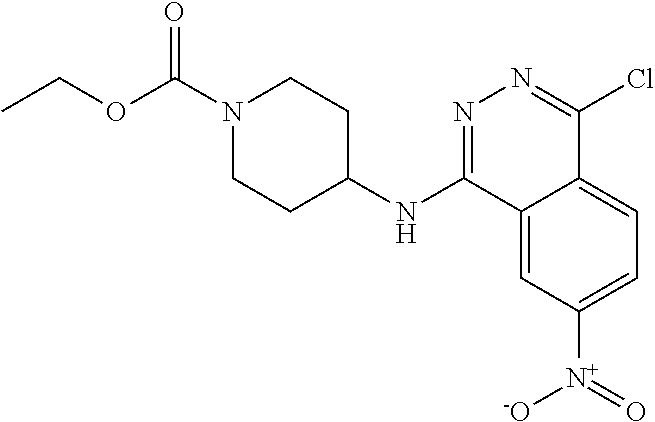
N(C1=NN=C(Cl)C2=CC=C([N+]([-O])=O)C=C12)C1CCN(C(=O)OCC)CC1
